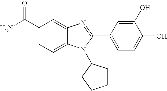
NC(C1=CC=C2C(=C1)N=C(C1=CC=C(O)C(O)=C1)N2C1CCCC1)=O
